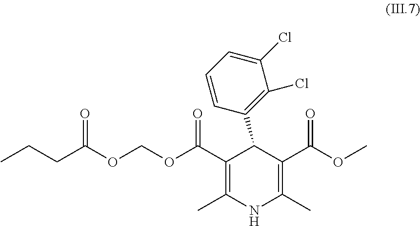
C1(C(OCOC(CCC)=O)=O)=C(C)NC(C)=C(C(OC)=O)C1C1=C(Cl)C(Cl)=CC=C1
